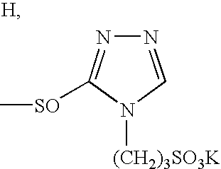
N1=CN([(CH2)3SO3K])C([SO]C)=N1
